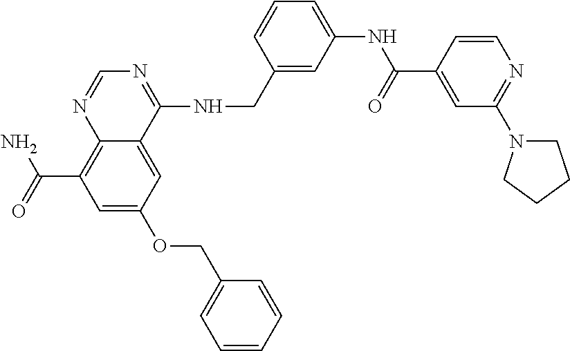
C12=C(C(N)=O)C=C(OCC3=CC=CC=C3)C=C1C(NCC1=CC(NC(C3=CC(N4CCCC4)=NC=C3)=O)=CC=C1)=NC=N2
